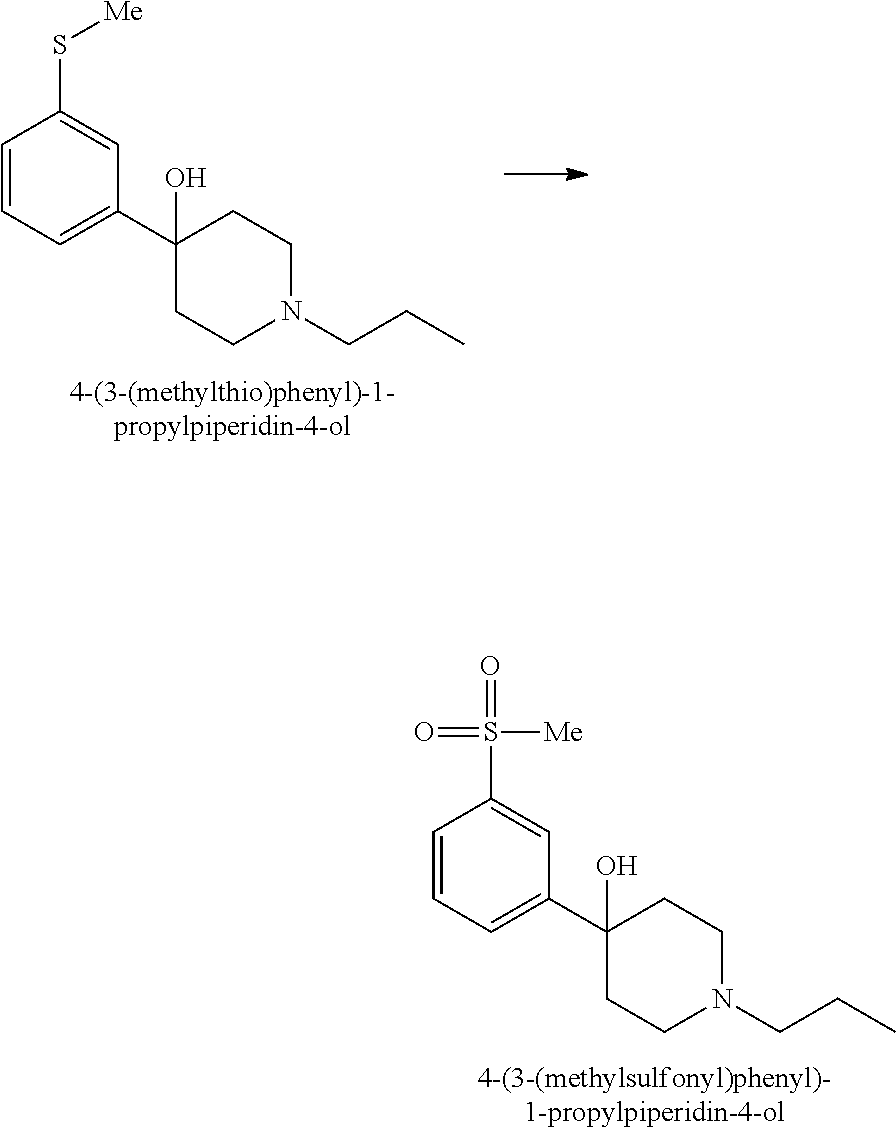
C1=CC=C(C2(O)CCN(CCC)CC2)C=C1S([Me])(=O)=O.C1=CC=C(C2(O)CCN(CCC)CC2)C=C1S[Me]
